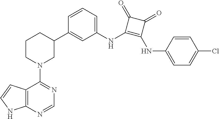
C12=C(N=CN=C1N1CC(C3=CC(NC4=C(NC5=CC=C(Cl)C=C5)C(=O)C4=O)=CC=C3)CCC1)NC=C2
